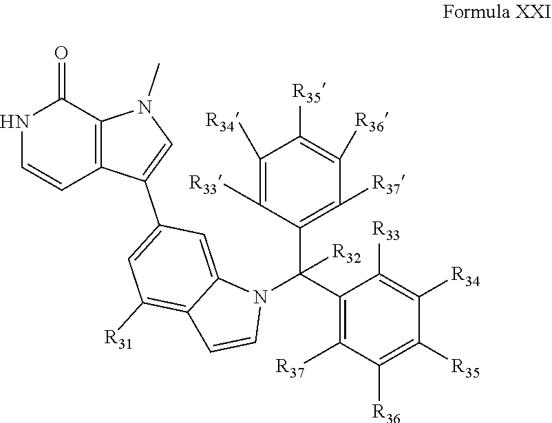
N1C=CC2=C(C1=O)N(C)C=C2C1=CC([R31])=C2C(=C1)N(C(C1=C([R37])C([R36])=C([R35])C([R34])=C1[R33])(C1=C([R37])C([R36])=C([R35])C([R34])=C1[R33])[R32])C=C2
